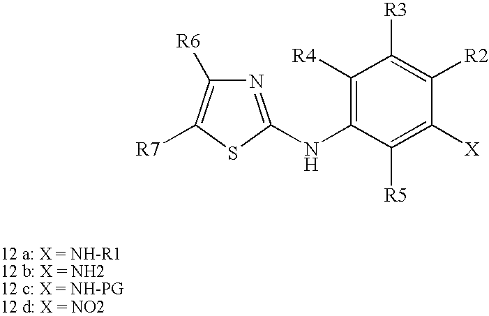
N1=C(NC2=C([R4])C([R3])=C([R2])C([X])=C2[R5])SC([R7])=C1[R6]
